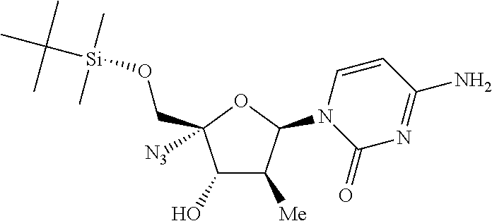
C1(O)C([Me])C(N2C(=O)N=C(N)C=C2)OC1([N3])CO[Si](C)(C)C(C)(C)C
